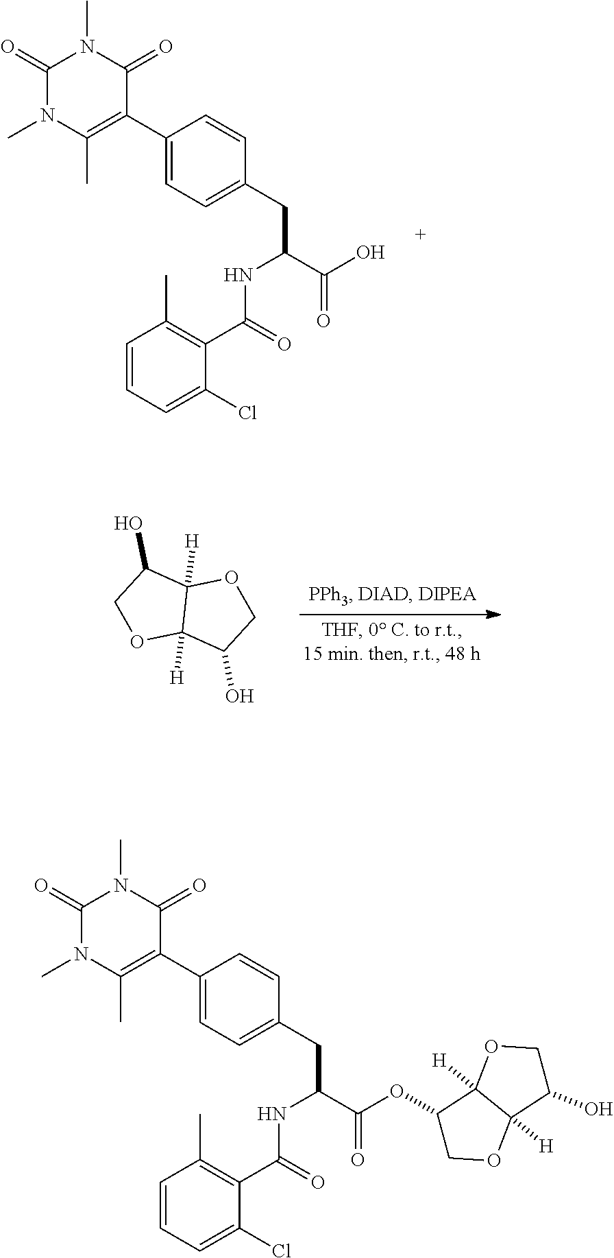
N1(C)C(=O)C(C2=CC=C(CC(NC(C3=C(C)C=CC=C3Cl)=O)C(O)=O)C=C2)=C(C)N(C)C1=O.C12([H])C([H])(C(O)CO1)OCC2O.N1(C)C(=O)C(C2=CC=C(CC(NC(C3=C(C)C=CC=C3Cl)=O)C(OC3COC4([H])C3([H])OCC4O)=O)C=C2)=C(C)N(C)C1=O
